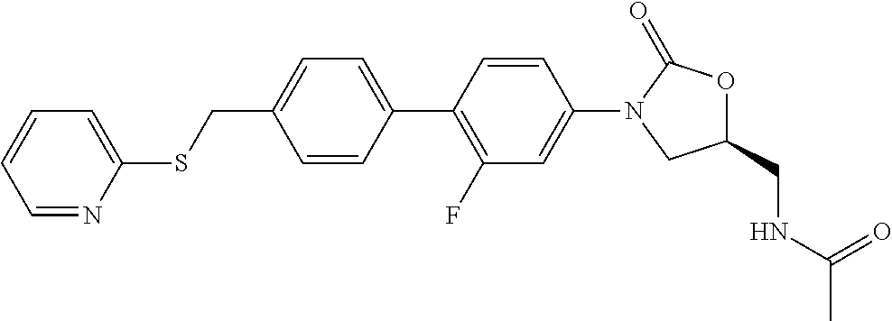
C1=CC(CSC2=CC=CC=N2)=CC=C1C1=C(F)C=C(N2CC(CNC(C)=O)OC2=O)C=C1
